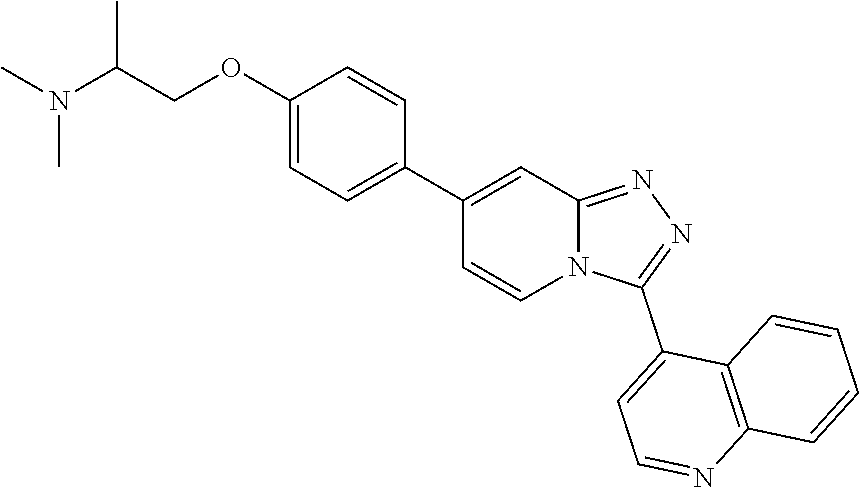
N12C(=NN=C1C1=CC=NC3=C1C=CC=C3)C=C(C1=CC=C(OCC(N(C)C)C)C=C1)C=C2
